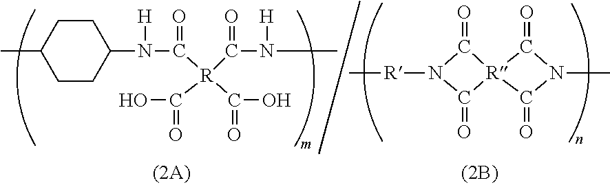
N1([R]C)C(=O)[R]2(C1=O)C(=O)N(C)C2=O.N(C1CCC(C)CC1)([H])C([R](C(=O)N([H])C)(C(=O)O)C(O)=O)=O
